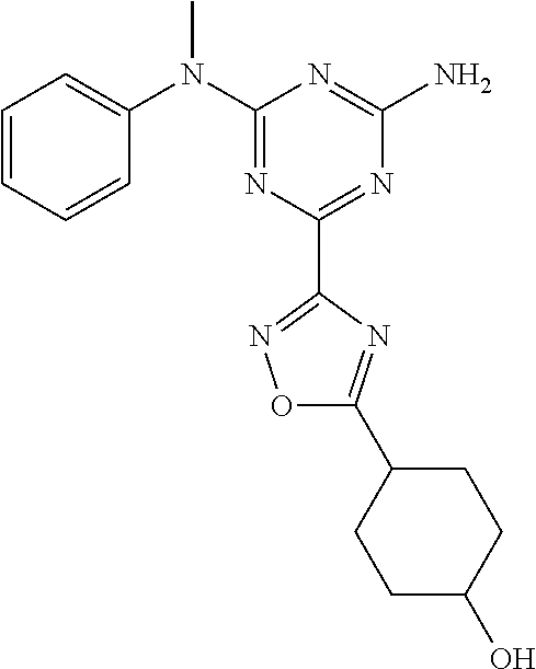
C1=CC=CC(N(C2=NC(C3=NOC(C4CCC(O)CC4)=N3)=NC(N)=N2)C)=C1
